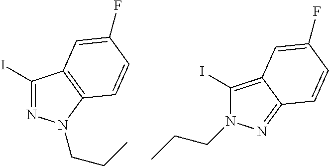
IC1=NN(CCC)C2=C1C=C(F)C=C2.IC1=C2C(=NN1CCC)C=CC(F)=C2
